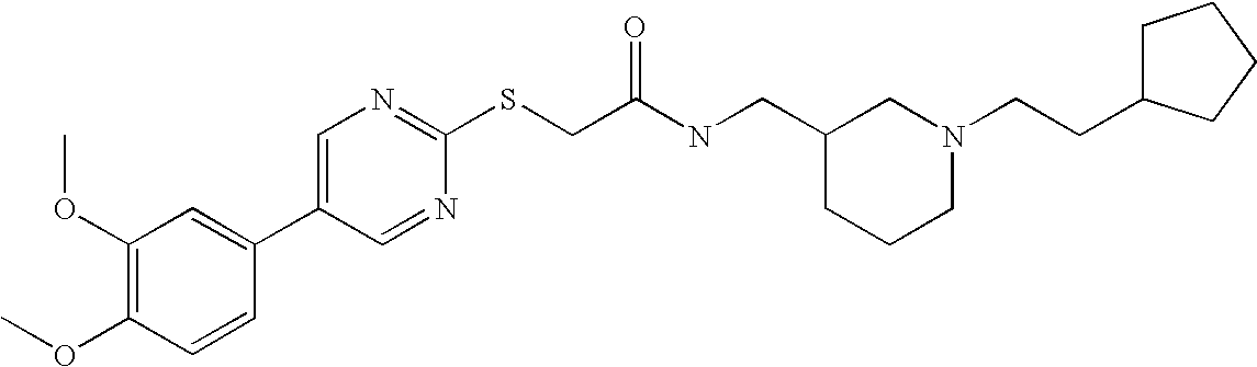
C1(OC)=C(OC)C=CC(C2=CN=C(SCC(NCC3CCCN(CCC4CCCC4)C3)=O)N=C2)=C1
